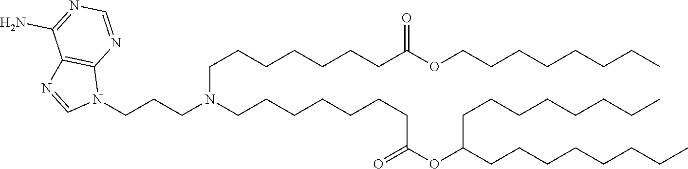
C(CC)CCCCCOC(CCCCCCCN(CCCCCCCC(=O)OC(CCCCCCCC)CCCCCCCC)CCCN1C=NC2=C1N=CN=C2N)=O
